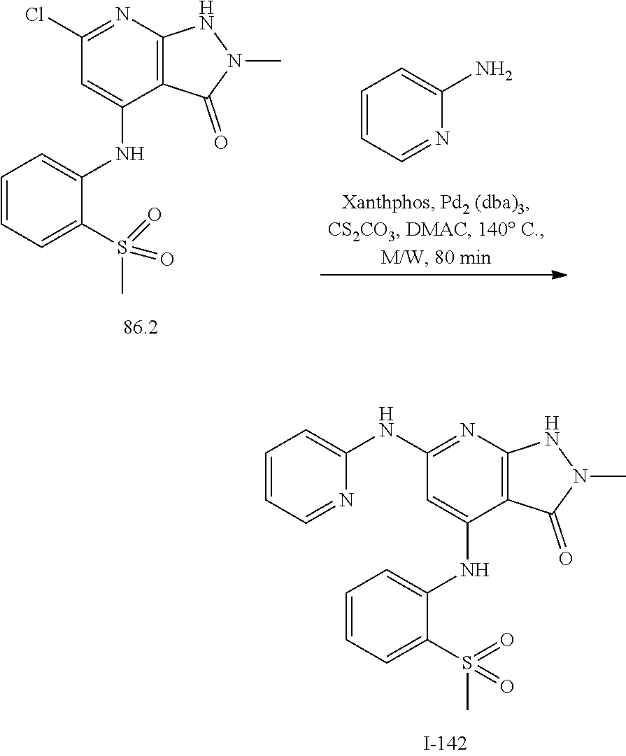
S(C1=CC=CC=C1NC1=CC(NC2=CC=CC=N2)=NC2=C1C(=O)N(C)N2)(C)(=O)=O.S(C1=CC=CC=C1NC1=CC(Cl)=NC2=C1C(=O)N(C)N2)(C)(=O)=O.C1=CC=C(N)N=C1
